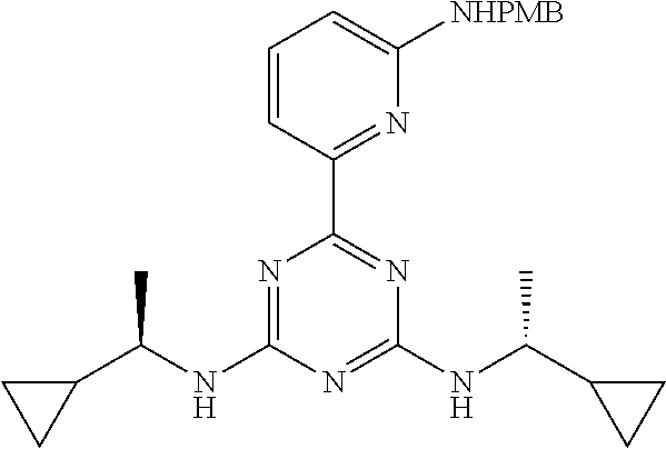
N1=C(C2=NC(NC(C3CC3)C)=NC(NC(C)C3CC3)=N2)C=CC=C1[NHPMB]
